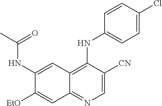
C1(NC(C)=O)=CC2=C(NC3=CC=C(Cl)C=C3)C([CN])=CN=C2C=C1[OEt]
